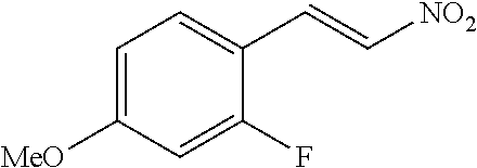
C1=C([MeO])C=C(F)C(C=C[NO2])=C1
